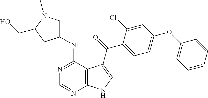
N1=C(NC2CN(C)C(CO)C2)C2=C(N=C1)NC=C2C(=O)C1=CC=C(OC2=CC=CC=C2)C=C1Cl
